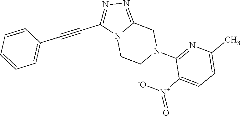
N12CCN(C3=NC(C)=CC=C3[N+]([-O])=O)CC1=NN=C2C#CC1=CC=CC=C1
